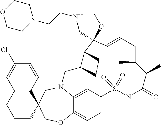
N12C3=CC(=CC=C3OCC3(C4=C(C=C(Cl)C=C4)CCC3)C1)S(=O)(=O)NC(=O)C(C)C(C)CC=CC(OC)(CNCCN1CCOCC1)C1C(C2)CC1
